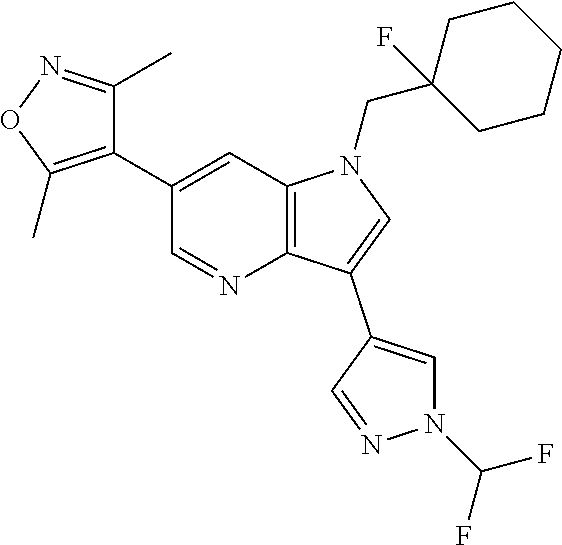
C12=C(C=C(C3=C(C)ON=C3C)C=N1)N(CC1(F)CCCCC1)C=C2C1=CN(C(F)F)N=C1
